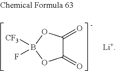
C1(=O)C(=O)OB([CF3])(F)O1.[Li+]
